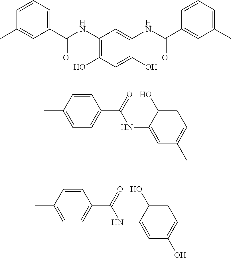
C1(NC(C2=CC=CC(C)=C2)=O)=C(O)C=C(O)C(NC(C2=CC(C)=CC=C2)=O)=C1.C1(C)=CC=C(C(=O)NC2=CC(C)=CC=C2O)C=C1.C1(C)=CC=C(C(=O)NC2=CC(O)=C(C)C=C2O)C=C1
